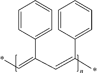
C1=CC(C(C=C(C2=CC=CC=C2)*)=C*)=CC=C1
